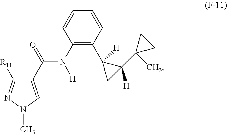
C1(C(=O)N(C2=C(C3([H])C(C4(C)CC4)([H])C3)C=CC=C2)[H])=CN(C)N=C1[R11]
